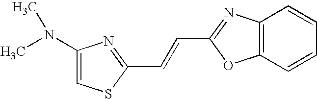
C12=C(C=CC=C1)OC(C=CC1=NC(N(C)C)=CS1)=N2
